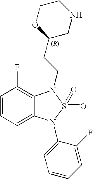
C1=CC=C2C(=C1F)N(CCC1CNCCO1)S(=O)(=O)N2C1=CC=CC=C1F
